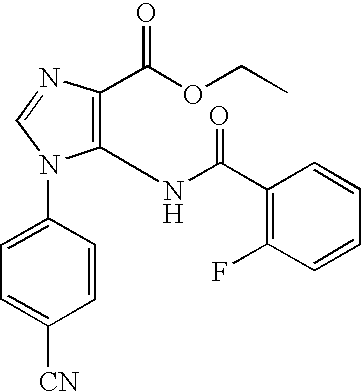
C1(NC(C2=C(F)C=CC=C2)=O)=C(C(OCC)=O)N=CN1C1=CC=C([CN])C=C1
